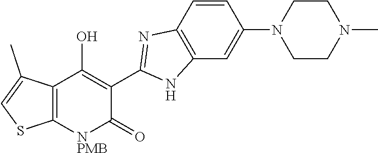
C12=C(C(C)=CS1)C(O)=C(C1=NC3=C(C=C(N4CCN(C)CC4)C=C3)N1)C(=O)[NPMB]2
